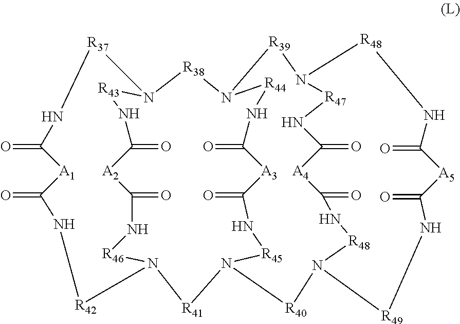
N12[R43]NC(=O)[A2]C(=O)N[R46]N([R42]NC(=O)[A1]C(=O)N[R37]1)[R41]N1[R45]NC(=O)[A3]C(=O)N[R44]N([R38]2)[R39]N2[R47]NC(=O)[A4]C(=O)N[R48]N([R40]1)[R49]NC(=O)[A5]C(=O)N[R48]2
